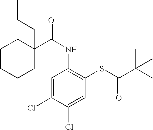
C1CCCC(CCC)(C(NC2=C(SC(C(C)(C)C)=O)C=C(Cl)C(Cl)=C2)=O)C1
